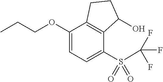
C1(OCCC)=CC=C(S(C(F)(F)F)(=O)=O)C2=C1CCC2O
